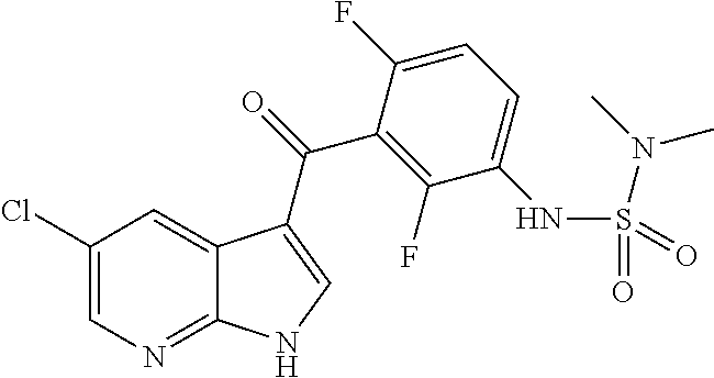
C1(Cl)=CN=C2C(=C1)C(C(=O)C1=C(F)C(NS(N(C)C)(=O)=O)=CC=C1F)=CN2
